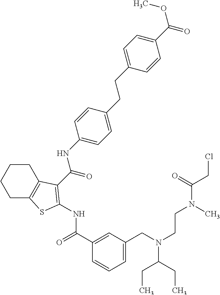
C1(C(=O)NC2=C(C(=O)NC3=CC=C(CCC4=CC=C(C(OC)=O)C=C4)C=C3)C3=C(CCCC3)S2)=CC(CN(CCN(C(CCl)=O)C)C(CC)CC)=CC=C1
